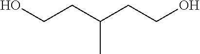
OCCC(CCO)C
